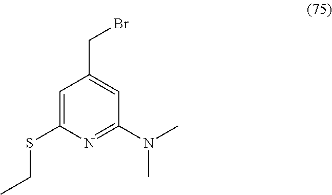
C1=C(SCC)N=C(N(C)C)C=C1CBr
